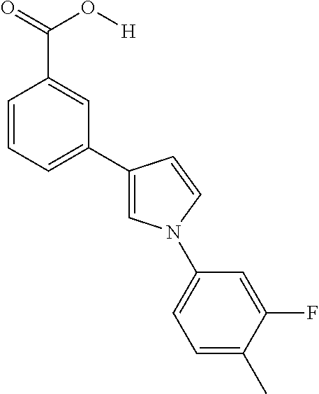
C1=CC=C(C2=CN(C3=CC=C(C)C(F)=C3)C=C2)C=C1C(=O)O[H]
